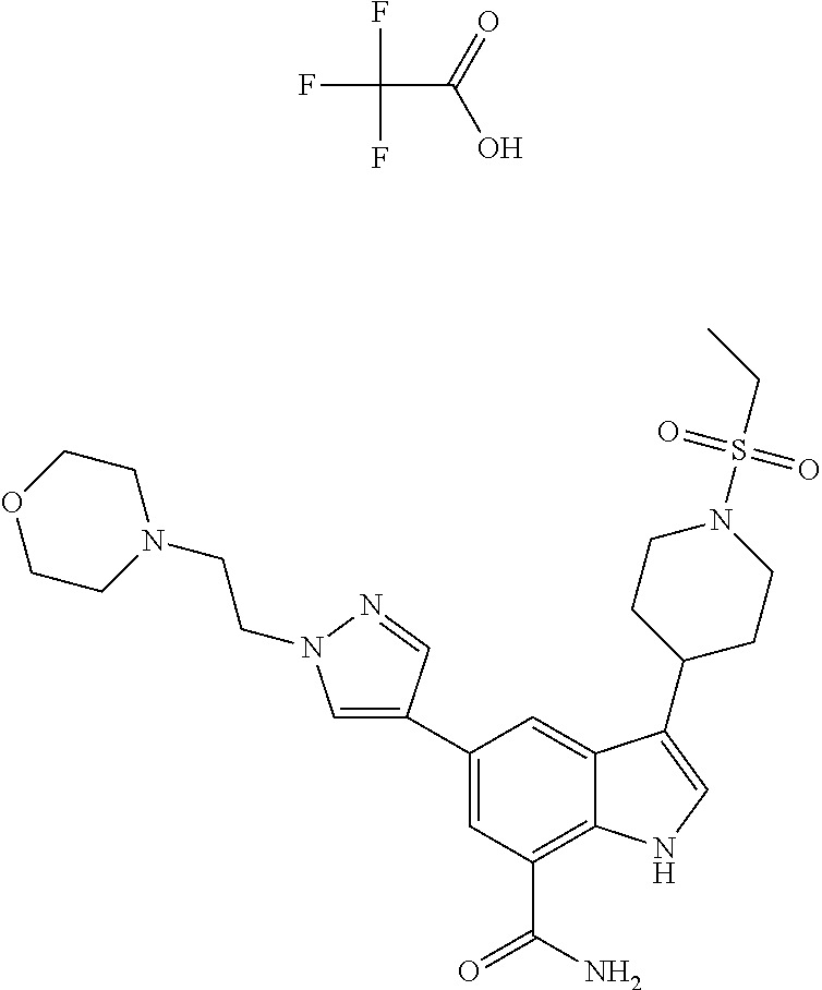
FC(F)(F)C(=O)O.C1(C2=CN(CCN3CCOCC3)N=C2)=CC(C(N)=O)=C2C(=C1)C(C1CCN(S(CC)(=O)=O)CC1)=CN2
